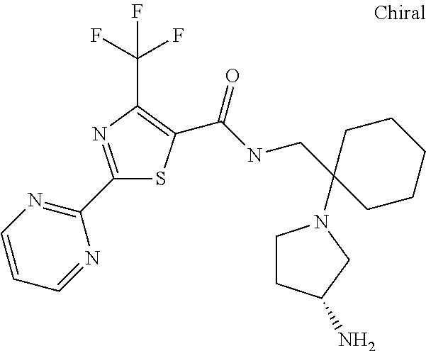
C1(C2=NC=CC=N2)=NC(C(F)(F)F)=C(C(NCC2(N3CCC(N)C3)CCCCC2)=O)S1
